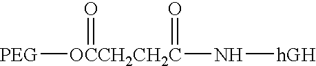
[OCCH2CH2C]([PEG])(N[hGH])(=O)=O
